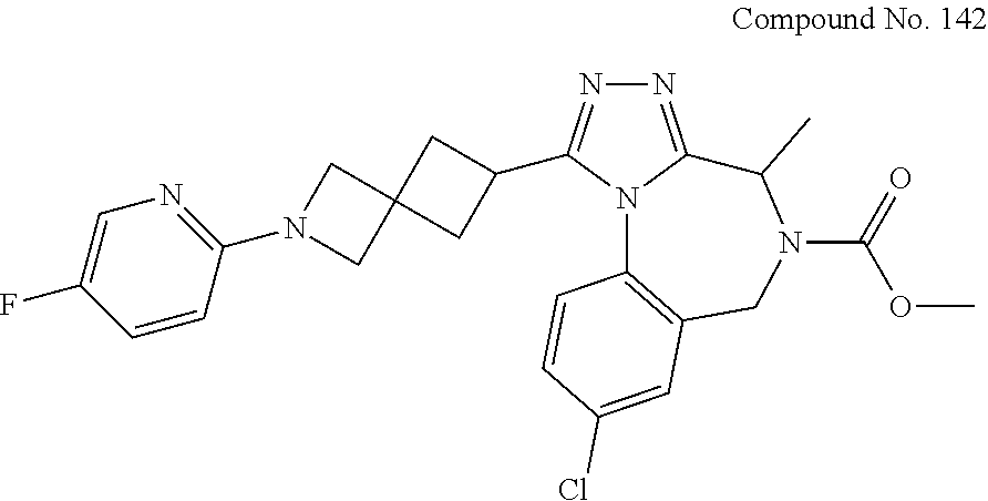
N1=C2N(C(C3CC4(C3)CN(C3=NC=C(F)C=C3)C4)=N1)C1=C(CN(C(OC)=O)C2C)C=C(Cl)C=C1
